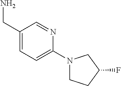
C1(CN)=CC=C(N2CCC(F)C2)N=C1
